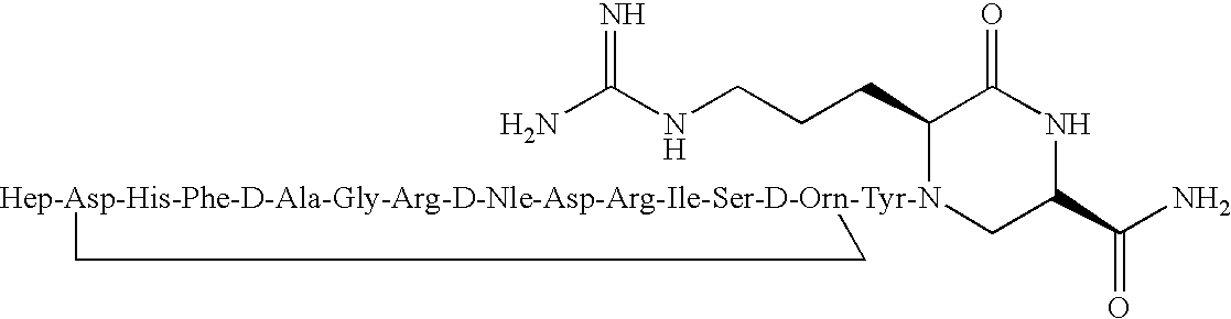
NC(NCCCC1[Hep-Asp-His-Phe-D-Ala-Gly-Arg-D-Nle-Asp-Arg-Ile-Ser-D-Orn-Tyr-N]2(CC(C(N)=O)NC1=O)CC2)=N
